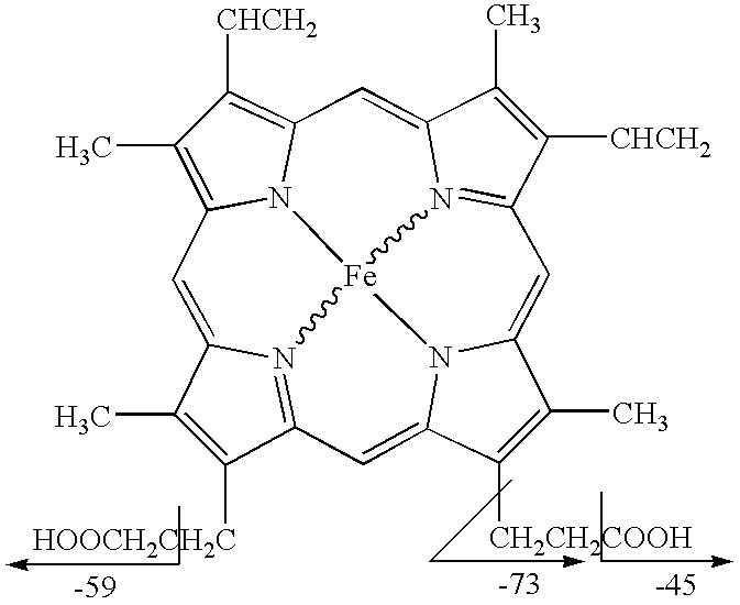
C1(C)=C([HOOCH2CH2C])C2=N3C1=CC1=C(C)C([CHCH2])=C4N1[Fe]31N3=C(C([CHCH2])=C(C)C3=C4)C=C3C(C)=C([CH2CH2COOH])C(=C2)N31
